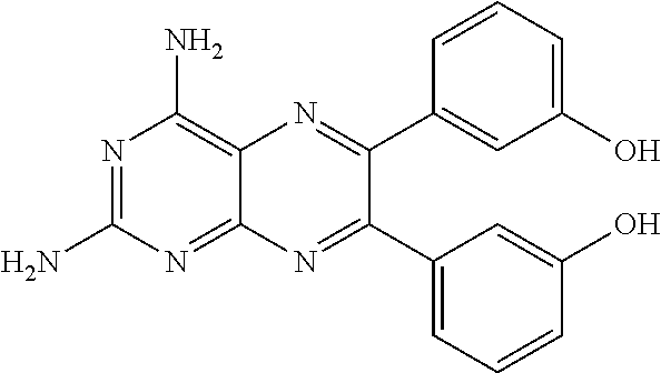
N1=C(N)N=C2C(=C1N)N=C(C1=CC(O)=CC=C1)C(C1=CC=CC(O)=C1)=N2
